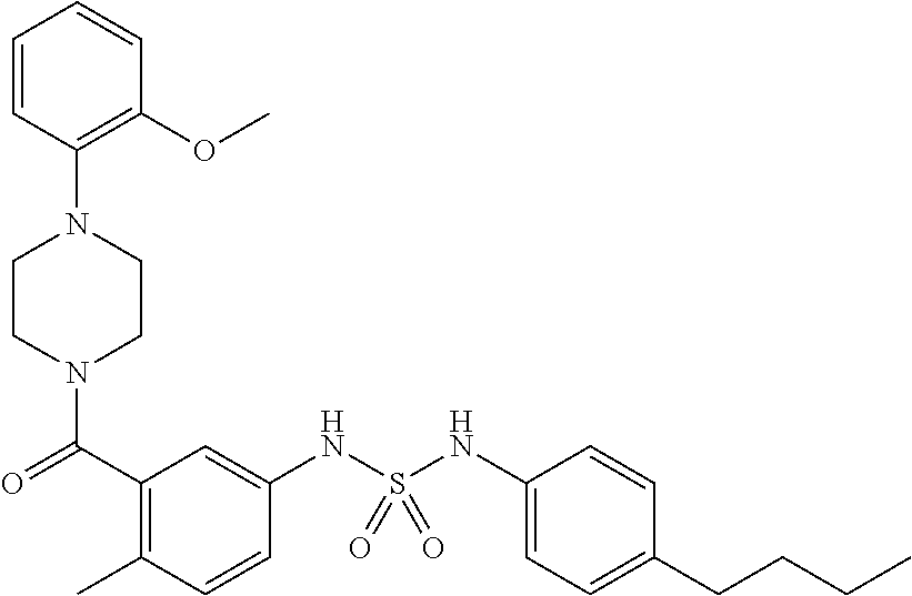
N1(C(=O)C2=C(C)C=CC(NS(NC3=CC=C(CCCC)C=C3)(=O)=O)=C2)CCN(C2=C(OC)C=CC=C2)CC1
